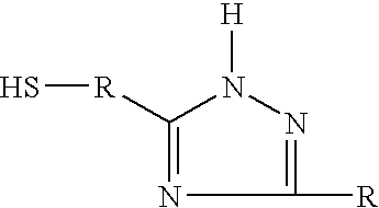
C1([R])=NN([H])C([R]S)=N1
